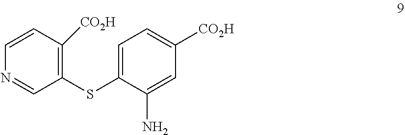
C1(SC2=CC=C([CO2H])C=C2N)=C([CO2H])C=CN=C1
